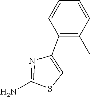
NC1=NC(C2=C(C)C=CC=C2)=CS1
